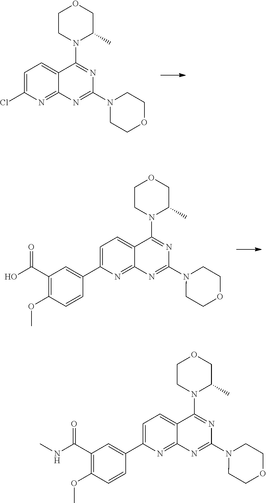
C1CN(C2=NC(N3CCOCC3)=NC3=NC(C4=CC(C(=O)O)=C(OC)C=C4)=CC=C23)C(C)CO1.C1CN(C2=NC(N3CCOCC3)=NC3=NC(Cl)=CC=C23)C(C)CO1.C1CN(C2=NC(N3CCOCC3)=NC3=NC(C4=CC(C(=O)NC)=C(OC)C=C4)=CC=C23)C(C)CO1
